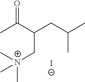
CC(C(C[N+](C)(C)C)CC(C)C)=O.[I-]
